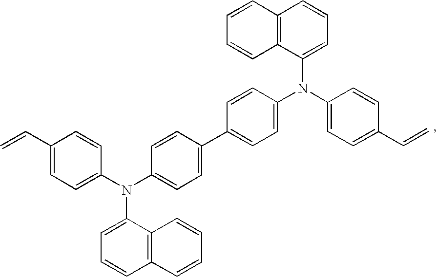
C1=C(N(C2=CC=C(C=C)C=C2)C2=CC=C(C3=CC=C(N(C4=CC=C(C=C)C=C4)C4=CC=CC5=C4C=CC=C5)C=C3)C=C2)C2=C(C=C1)C=CC=C2
